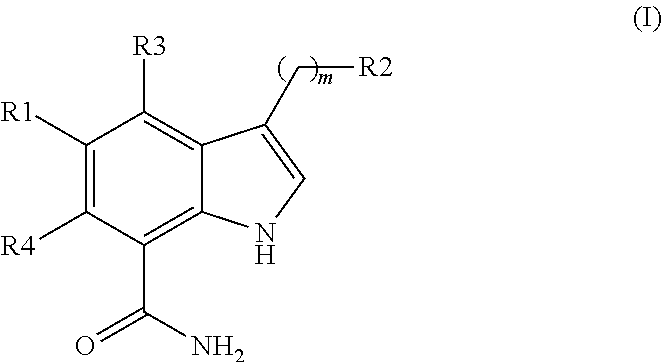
C1([R1])=C([R4])C(C(N)=O)=C2C(=C1[R3])C(C[R2])=CN2
